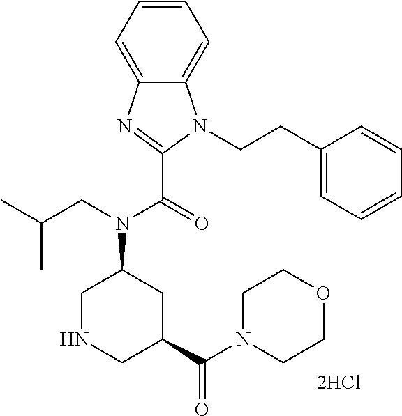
C1=CC=C2C(=C1)N(CCC1=CC=CC=C1)C(C(=O)N(CC(C)C)C1CNCC(C(N3CCOCC3)=O)C1)=N2
